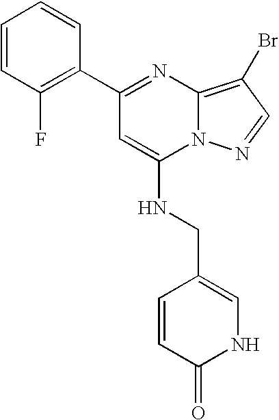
C1(C2=NC3=C(Br)C=NN3C(NCC3=CNC(=O)C=C3)=C2)=C(F)C=CC=C1
